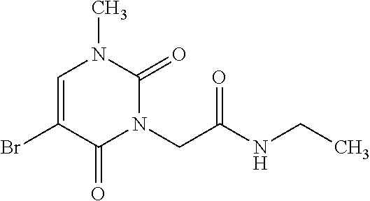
C1=C(Br)C(=O)N(CC(NCC)=O)C(=O)N1C
